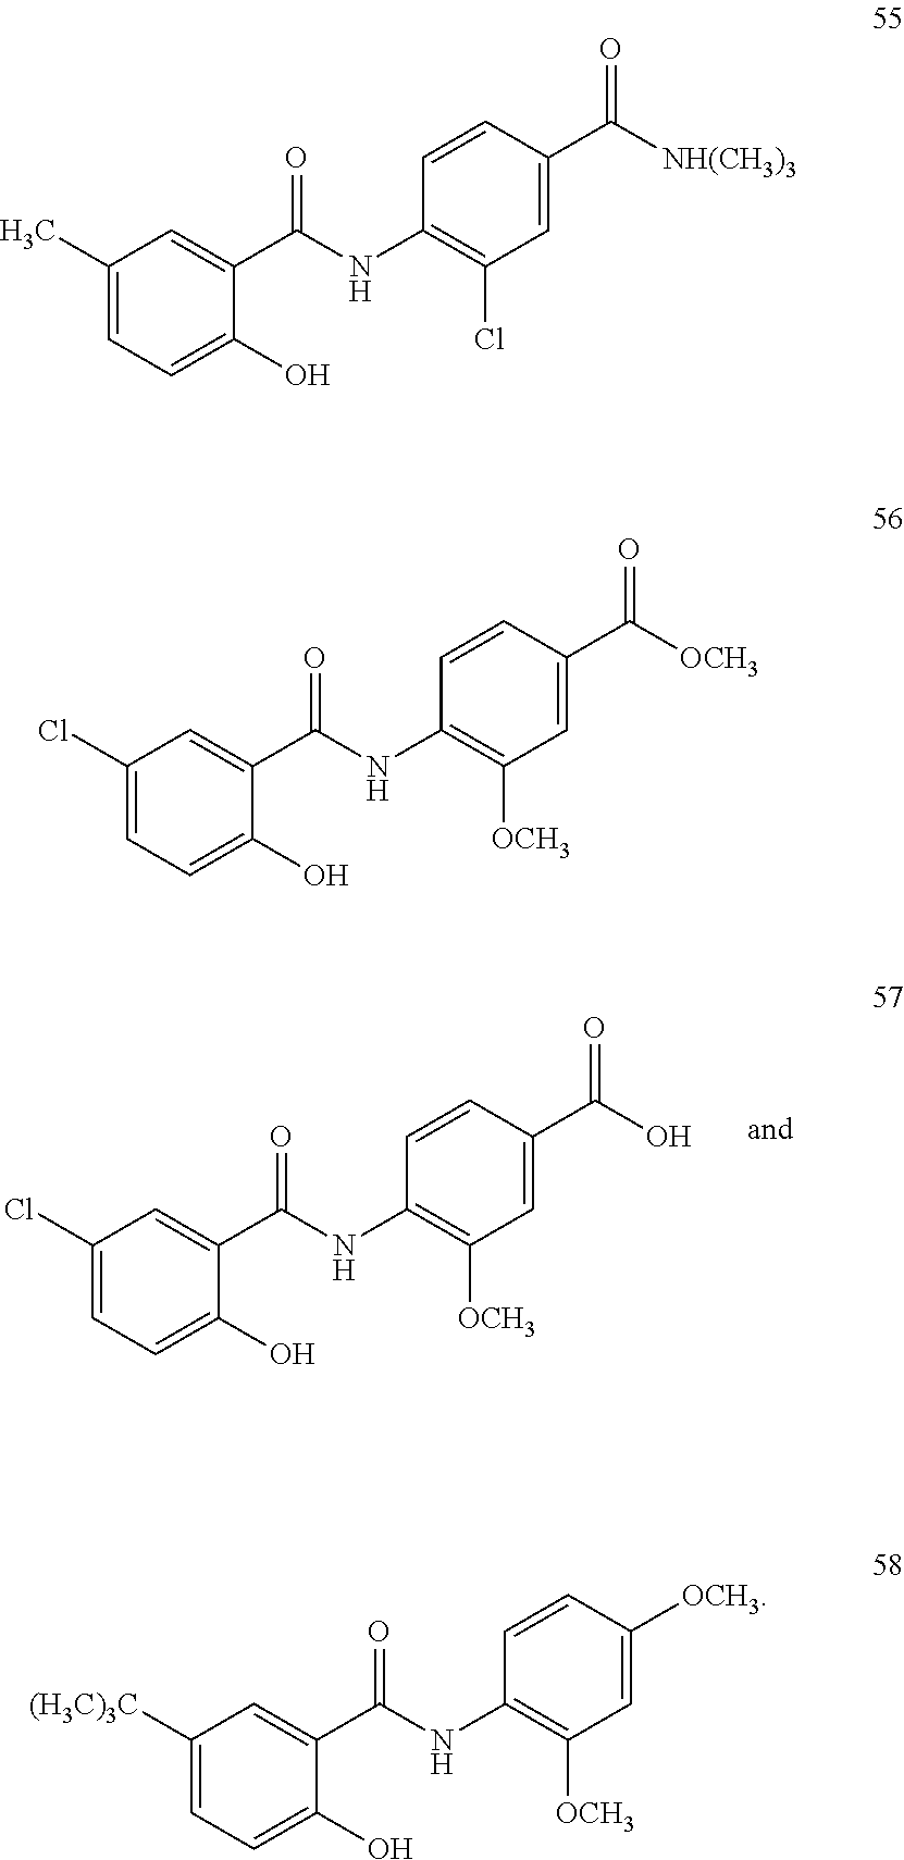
C1(Cl)=CC=C(O)C(C(NC2=C([OCH3])C=C(C(O)=O)C=C2)=O)=C1.C1(C)=CC=C(O)C(C(NC2=C(Cl)C=C(C([NH(CH3)3])=O)C=C2)=O)=C1.C1(Cl)=CC=C(O)C(C(NC2=C([OCH3])C=C(C([OCH3])=O)C=C2)=O)=C1.C1([(H3C)3C])=CC=C(O)C(C(NC2=C([OCH3])C=C([OCH3])C=C2)=O)=C1
